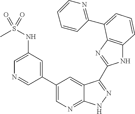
C1(C2=CN=C3C(=C2)C(C2=NC4=C(N2)C=CC=C4C2=NC=CC=C2)=NN3)=CC(NS(C)(=O)=O)=CN=C1
